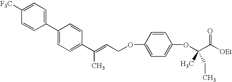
C1([F3C])=CC=C(C2=CC=C(C(=CCOC3=CC=C(OC(C([OEt])=O)(C)CC)C=C3)C)C=C2)C=C1
